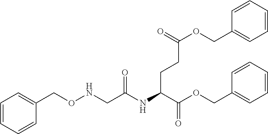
N(C(CNOCC1=CC=CC=C1)=O)C(CCC(=O)OCC1=CC=CC=C1)C(=O)OCC1=CC=CC=C1
